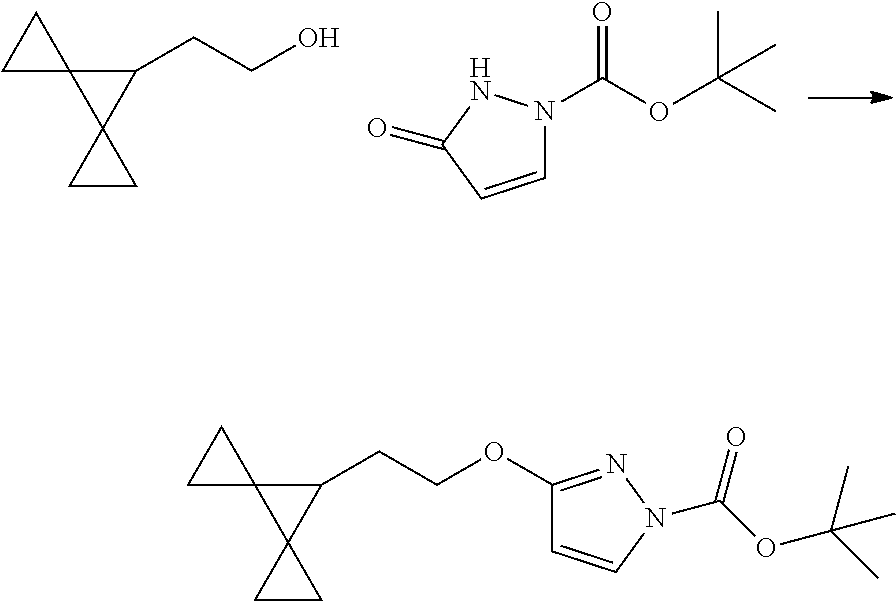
C1(CCO)C2(C13CC3)CC2.C1=CC(=O)NN1C(OC(C)(C)C)=O.C1(CCOC2=NN(C(OC(C)(C)C)=O)C=C2)C2(C13CC3)CC2
